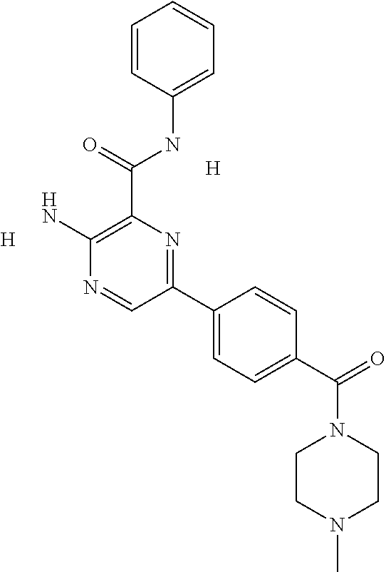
[H].[H].C1(N)=C(C(=O)NC2=CC=CC=C2)N=C(C2=CC=C(C(=O)N3CCN(C)CC3)C=C2)C=N1
